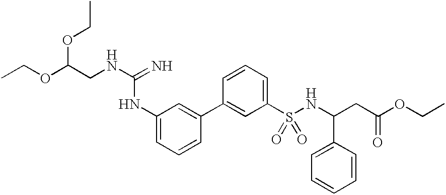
C1(NC(NCC(OCC)OCC)=N)=CC=CC(C2=CC(S(NC(C3=CC=CC=C3)CC(OCC)=O)(=O)=O)=CC=C2)=C1
